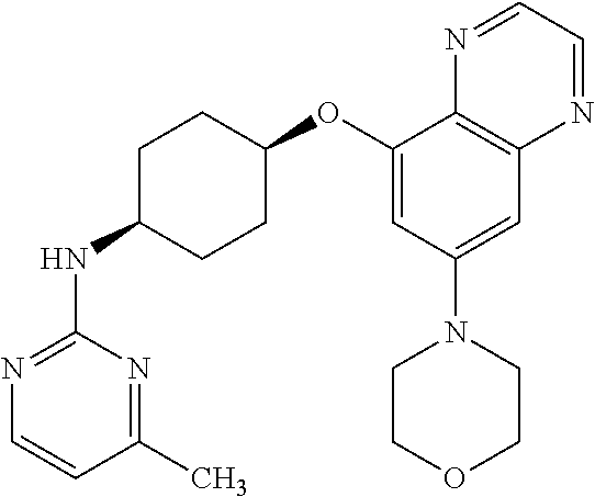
C1(C)=NC(NC2CCC(OC3=CC(N4CCOCC4)=CC4=C3N=CC=N4)CC2)=NC=C1
